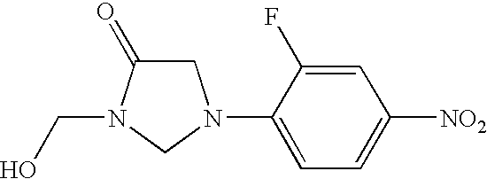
C(N1C(=O)CN(C2=CC=C([NO2])C=C2F)C1)O
